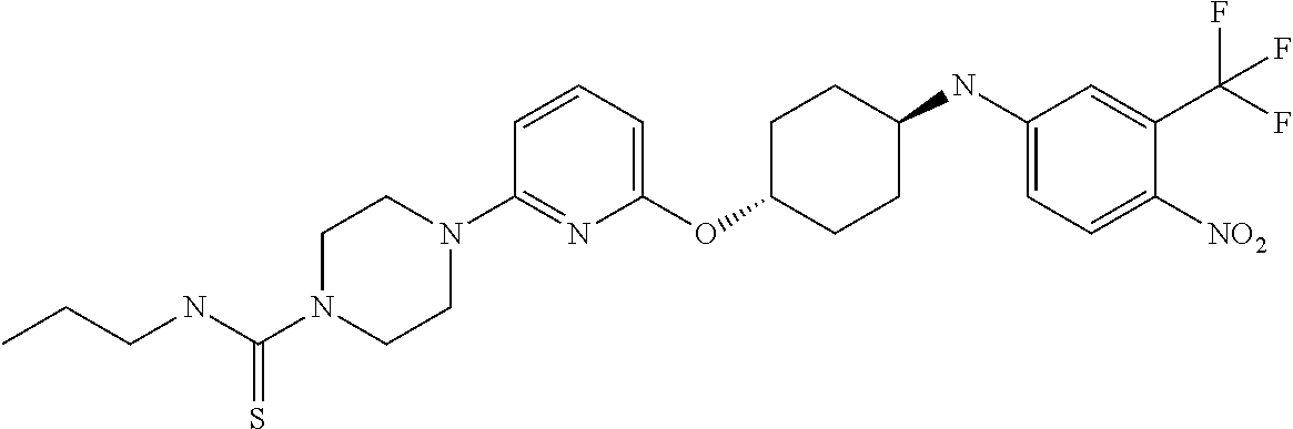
C1(OC2CCC(NC3=CC=C([NO2])C(C(F)(F)F)=C3)CC2)=CC=CC(N2CCN(C(NCCC)=S)CC2)=N1
